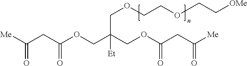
[Me]C(CC(OCC(COC(CC([Me])=O)=O)([Et])COCCOCC[OMe])=O)=O
